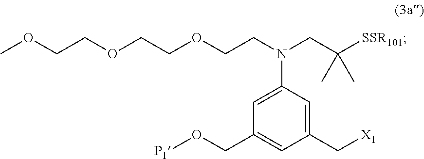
[X1]CC1=CC(N(CCOCCOCCOC)CC([SSR101])(C)C)=CC(CO[P1])=C1
